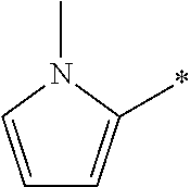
C1=CN(C)C(*)=C1
